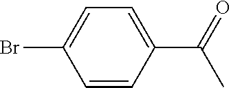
C1(C(C)=O)=CC=C(Br)C=C1
